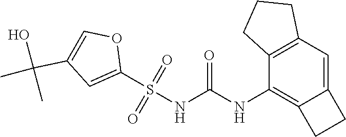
S(NC(NC1=C2C(=CC3=C1CCC3)CC2)=O)(C1=CC(C(C)(O)C)=CO1)(=O)=O
